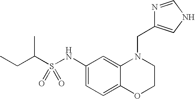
C1(NS(C(CC)C)(=O)=O)=CC=C2C(=C1)N(CC1=CNC=N1)CCO2
